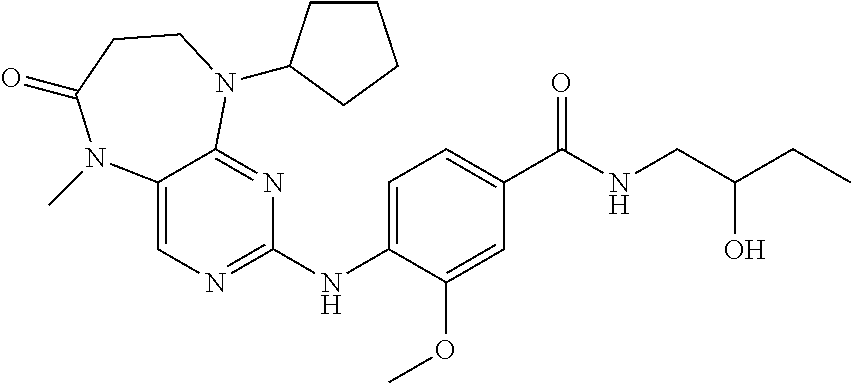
C1(NC2=CC=C(C(NCC(CC)O)=O)C=C2OC)=NC=C2C(=N1)N(C1CCCC1)CCC(=O)N2C
